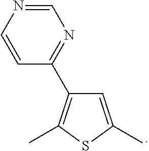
C1=NC=CC(C2=C(C)SC(C)=C2)=N1
